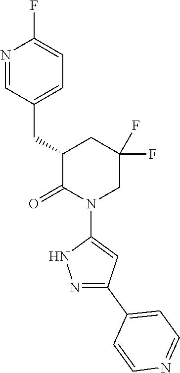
N1=CC(CC2C(=O)N(C3=CC(C4=CC=NC=C4)=NN3)CC(F)(F)C2)=CC=C1F
